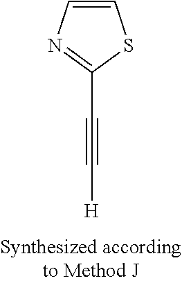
[H]C#CC1=NC=CS1
